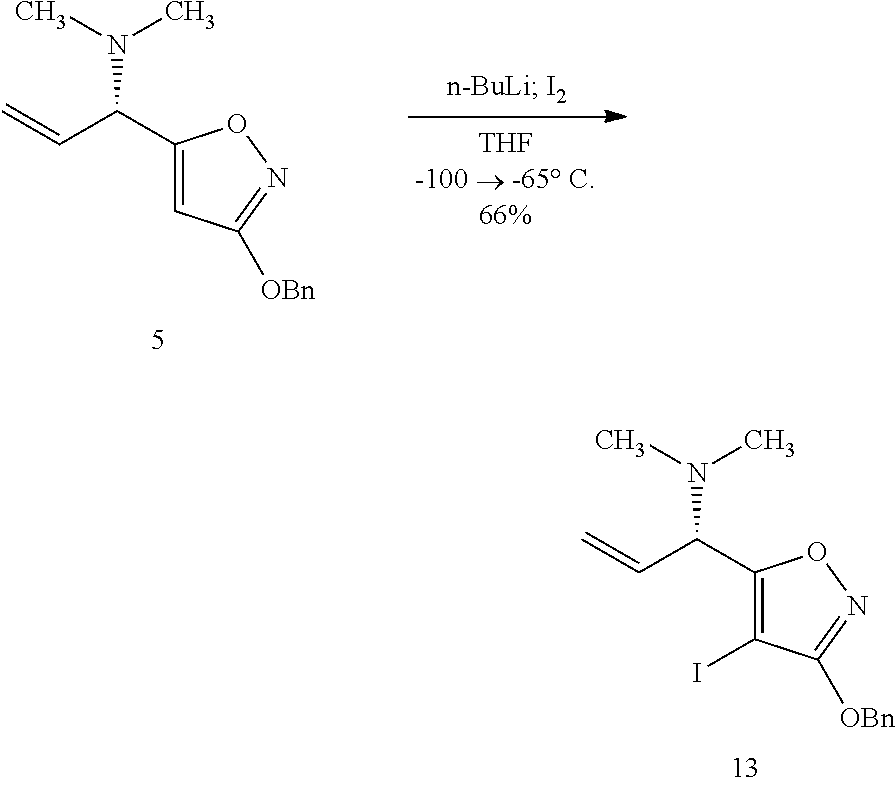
C1(C(C=C)N(C)C)=CC([OBn])=NO1.C1(C(C=C)N(C)C)=C(I)C([OBn])=NO1
